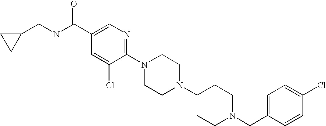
C1(Cl)=CC=C(CN2CCC(N3CCN(C4=NC=C(C(NCC5CC5)=O)C=C4Cl)CC3)CC2)C=C1
